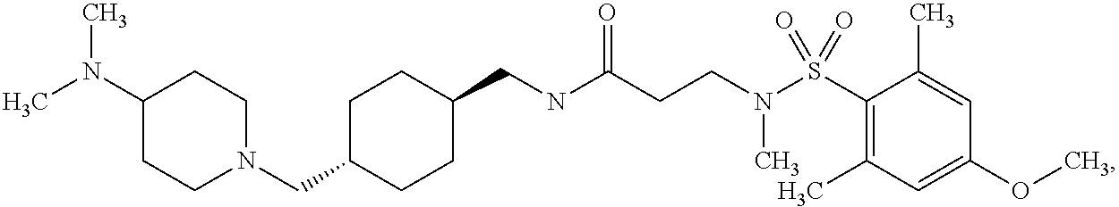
C(NC(CCN(S(C1=C(C)C=C(OC)C=C1C)(=O)=O)C)=O)C1CCC(CN2CCC(N(C)C)CC2)CC1
